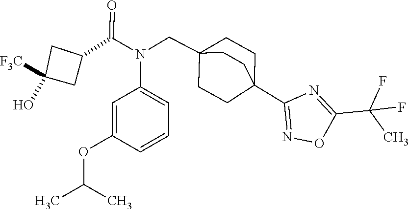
N(C(C1CC([F3C])(O)C1)=O)(CC12CCC(C3=NOC(C(C)(F)F)=N3)(CC1)CC2)C1=CC=CC(OC(C)C)=C1
